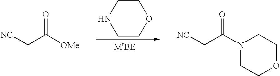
C1COCCN1.[NC]CC([OMe])=O.[NC]CC(N1CCOCC1)=O
